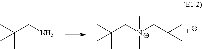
C(C)(C)(C[N+](CC(C)(C)C)(C)C)C.[F-].C(C)(C)(CN)C
